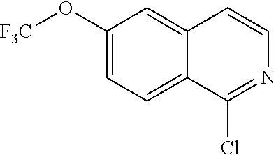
C1(O[F3C])=CC=C2C(=C1)C=CN=C2Cl
